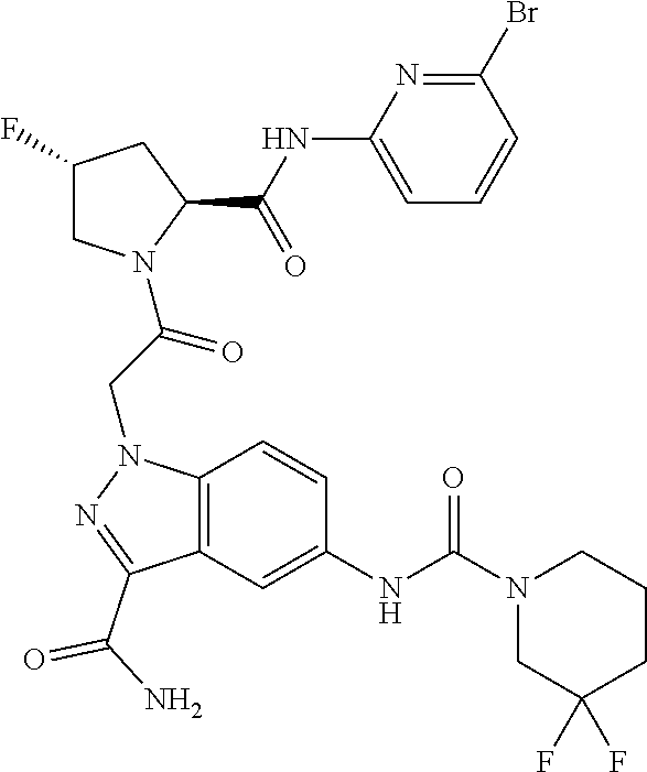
C1(NC(C2CC(F)CN2C(CN2C3=C(C(C(N)=O)=N2)C=C(NC(N2CC(F)(F)CCC2)=O)C=C3)=O)=O)=CC=CC(Br)=N1
